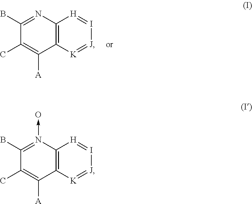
C12=C([K]=[J]I=[H]1)C([A])=C(C)C(B)=N2.C12=C([K]=[J]I=[H]1)C([A])=C(C)C(B)=N2->O
